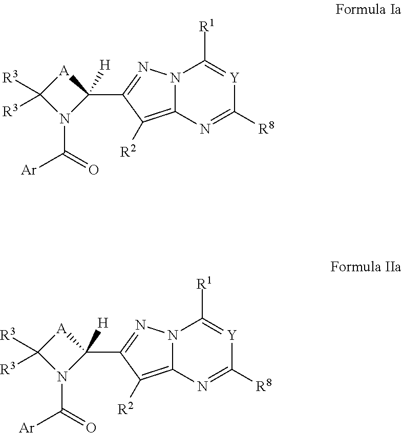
N12C(=C([R2])C(C3([H])[A]C([R3])([R3])N3C([Ar])=O)=N1)N=C([R8])[Y]=C2[R1].N12C(=C([R2])C(C3([H])[A]C([R3])([R3])N3C([Ar])=O)=N1)N=C([R8])[Y]=C2[R1]
